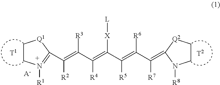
C1CN([R1])=C(C(=C(C(=C([X][L])C(=C(C([R7])=C2[Q2]CCN2[R8])[R6])[R5])[R4])[R3])[R2])[Q1]1.[A-]
